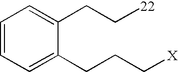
C1=CC=C(CCC[X])C(CC[22])=C1
